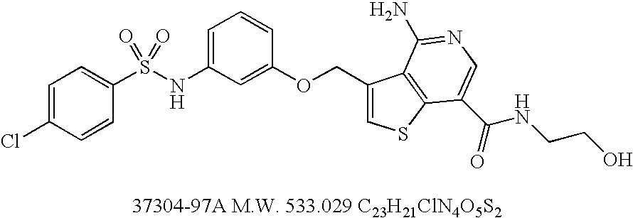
ClC1=CC=C(S(=O)(=O)NC2=CC=CC(OCC3=CSC4=C3C(N)=NC=C4C(NCCO)=O)=C2)C=C1
